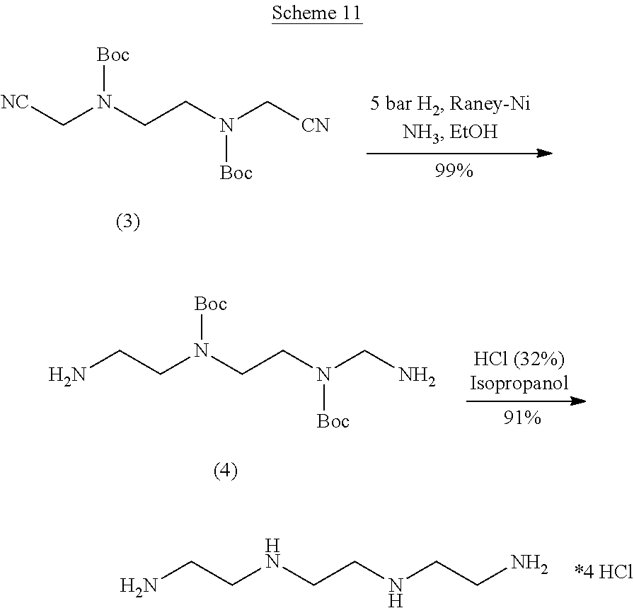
[NC]CN(CCN(C[CN])[Boc])[Boc].C(CN(CCN(CN)[Boc])[Boc])N.NCCNCCNCCN
